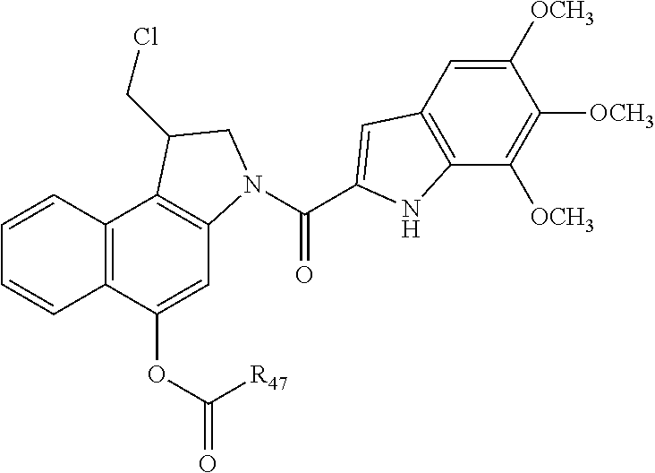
C1=CC2=C(C=C1)C(OC([R47])=O)=CC1=C2C(CCl)CN1C(=O)C1=CC2=C(C([OCH3])=C([OCH3])C([OCH3])=C2)N1
